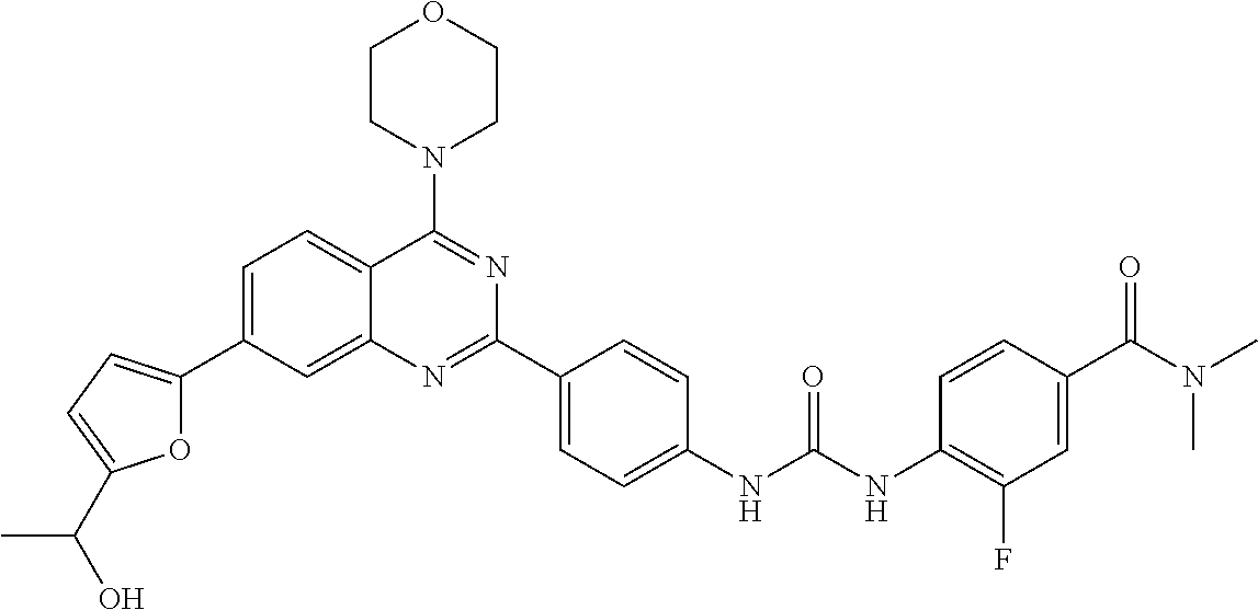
C1=C(C2=CC=C(C(O)C)O2)C=C2C(=C1)C(N1CCOCC1)=NC(C1=CC=C(NC(NC3=C(F)C=C(C(=O)N(C)C)C=C3)=O)C=C1)=N2
